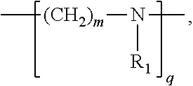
C[(CH2)m]N([R1])C
